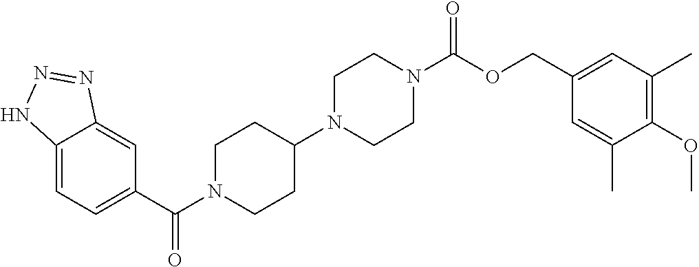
C12=CC=C(C(=O)N3CCC(N4CCN(C(=O)OCC5=CC(C)=C(OC)C(C)=C5)CC4)CC3)C=C1N=NN2
